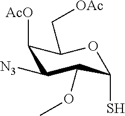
C1([AcO])C([N3])C(OC)C(S)OC1C[OAc]
